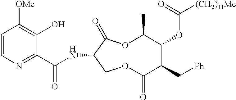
C1=CN=C(C(NC2C(=O)OC(C)C(OC([(CH2)11Me])=O)C(C[Ph])C(=O)OC2)=O)C(O)=C1[OMe]
